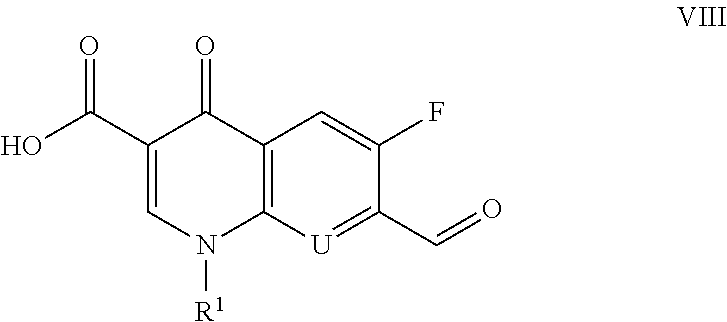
C12=C([U]=C(C=O)C(F)=C1)N([R1])C=C(C(O)=O)C2=O
